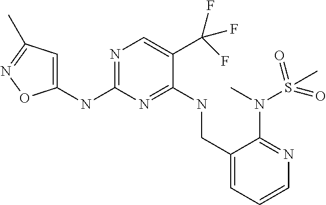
N(C1=NC=C(C(F)(F)F)C(NCC2=CC=CN=C2N(C)S(=O)(C)=O)=N1)C1=CC(C)=NO1
